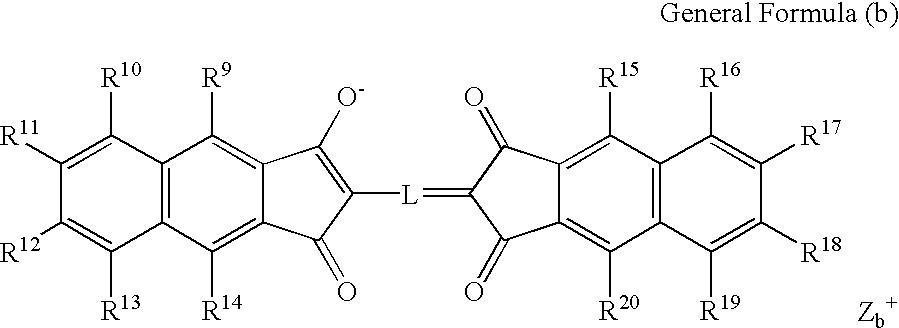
C1([L]=C2C(=O)C3=C([R20])C4=C(C([R15])=C3C2=O)C([R16])=C([R17])C([R18])=C4[R19])=C([O-])C2=C([R9])C3=C(C([R14])=C2C1=O)C([R13])=C([R12])C([R11])=C3[R10]
